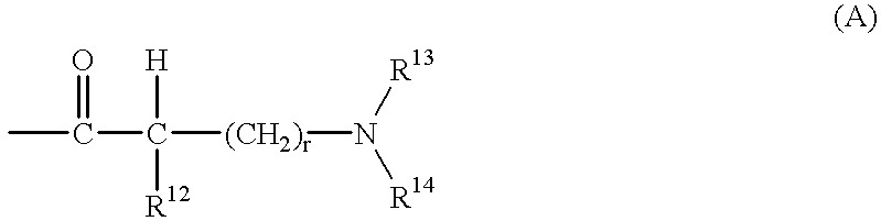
CC(C([(CH2)r]N([R13])[R14])([R12])[H])=O
